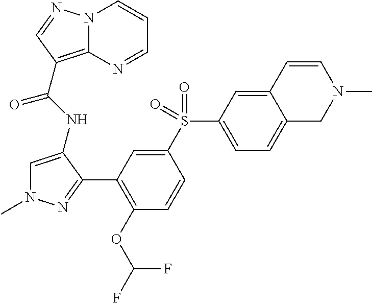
N12C(=C(C(NC3=CN(C)N=C3C3=C(OC(F)F)C=CC(S(C4=CC=C5C(=C4)C=CN(C)C5)(=O)=O)=C3)=O)C=N1)N=CC=C2
